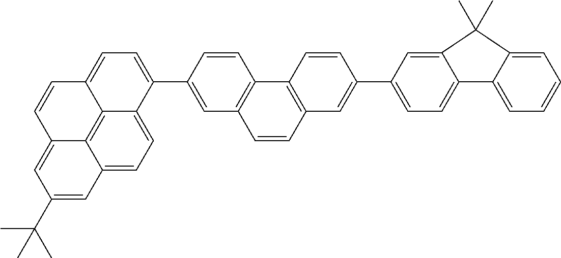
C1(C2=CC3=C(C=C2)C2=C(C=C3)C=C(C3=CC=C4C5=C6C(=CC=C35)C=C(C(C)(C)C)C=C6C=C4)C=C2)=CC=C2C(=C1)C(C)(C)C1=CC=CC=C21
